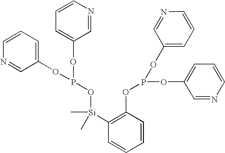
C1=CC=C(OP(OC2=CC=CN=C2)O[Si](C2=C(OP(OC3=CC=CN=C3)OC3=CC=CN=C3)C=CC=C2)(C)C)C=N1
